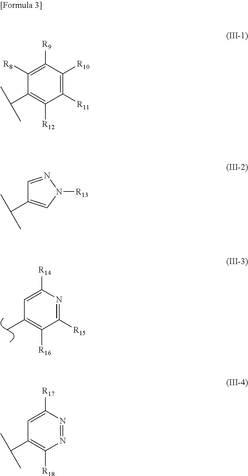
C1(C)=C([R16])C([R15])=NC([R14])=C1.C1(C(C)C)=C([R12])C([R11])=C([R10])C([R9])=C1[R8].C1(C(C)C)=CN([R13])N=C1.C1(C(C)C)=C([R18])N=NC([R17])=C1
